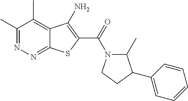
C1(C)=NN=C2C(=C1C)C(N)=C(C(=O)N1C(C)C(C3=CC=CC=C3)CC1)S2
